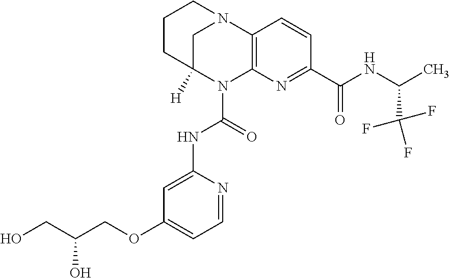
C1CC2([H])CN(C1)C1=C(N2C(=O)NC2=CC(OCC(CO)O)=CC=N2)N=C(C(=O)NC(C)C(F)(F)F)C=C1
